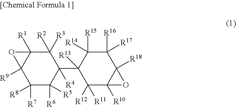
C1([R3])([R2])C2([R1])C([R9])(C([R7])([R8])C([R6])([R5])C1(C1([R13])C([R11])([R12])C3([R10])C([R18])(C([R16])([R17])C1([R15])[R14])O3)[R4])O2
